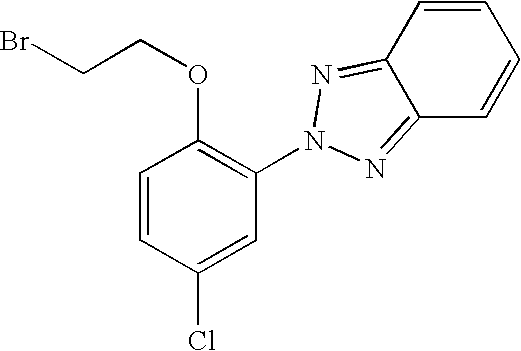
BrCCOC1=C(N2N=C3C=CC=CC3=N2)C=C(Cl)C=C1
